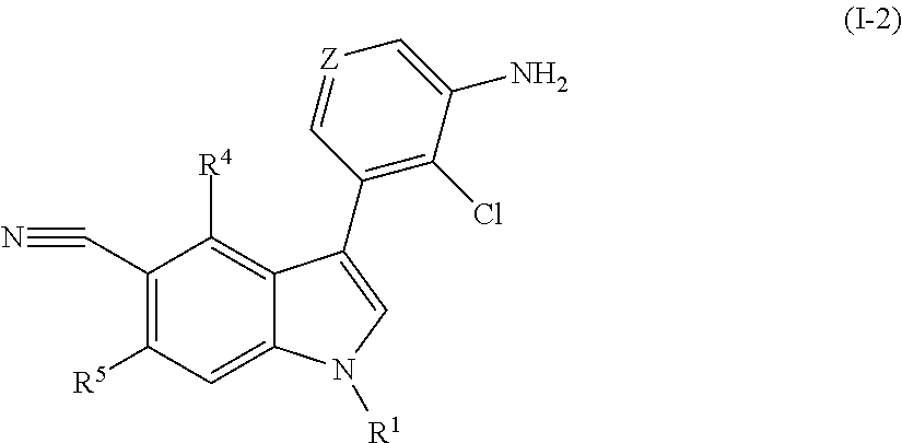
C1(C#N)=C([R5])C=C2C(=C1[R4])C(C1=C(Cl)C(N)=C[Z]=C1)=CN2[R1]
